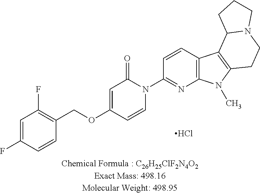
C1=C(F)C=CC(COC2=CC(=O)N(C3=NC4=C(C=C3)C3=C(N4C)CCN4C3CCC4)C=C2)=C1F.Cl
